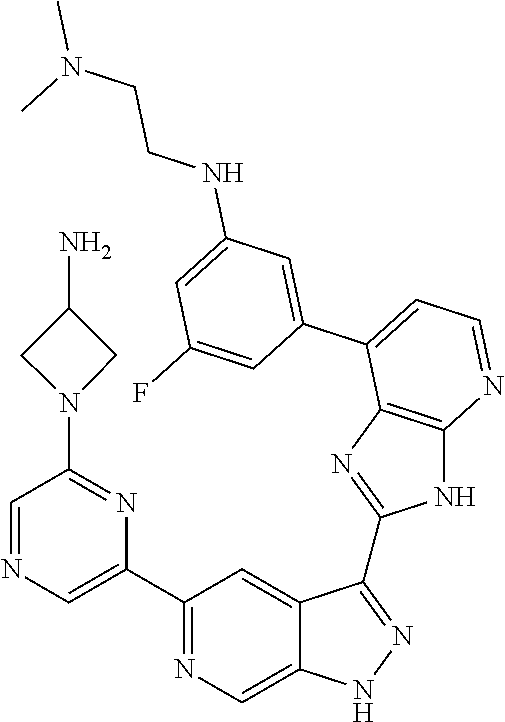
C1(C2=NC=C3C(=C2)C(C2=NC4=C(N2)N=CC=C4C2=CC(NCCN(C)C)=CC(F)=C2)=NN3)=CN=CC(N2CC(N)C2)=N1
